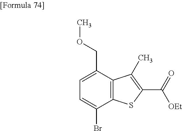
C1=C(Br)C2=C(C(COC)=C1)C(C)=C(C(=O)[OEt])S2
